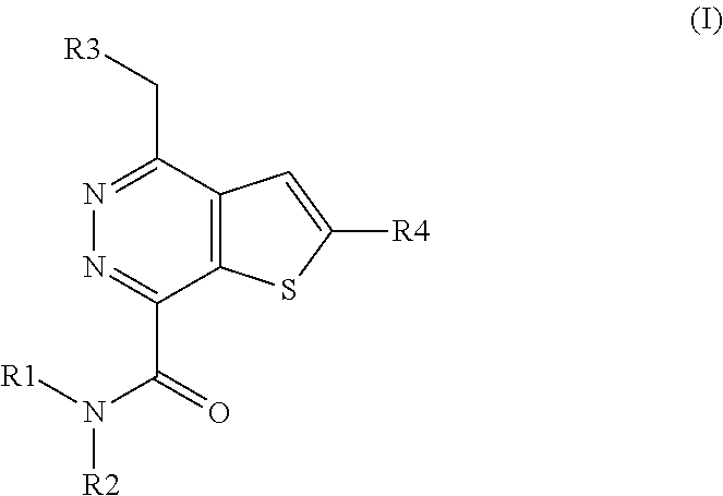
C12=C(C(C[R3])=NN=C1C(N([R2])[R1])=O)C=C([R4])S2
